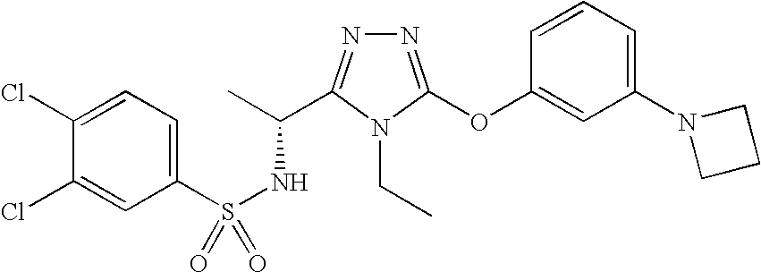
N1=C(OC2=CC(N3CCC3)=CC=C2)N(CC)C(C(C)NS(=O)(C2=CC=C(Cl)C(Cl)=C2)=O)=N1
